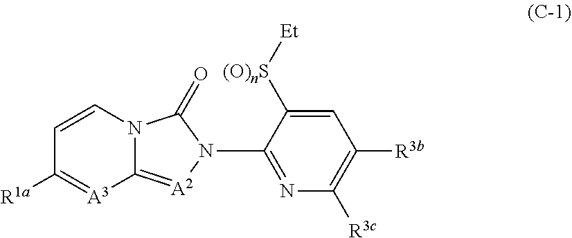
C1=CN2C(=[A2]N(C3=NC([R3c])=C([R3b])C=C3[(O)nS][Et])C2=O)[A3]=C1[R1a]
